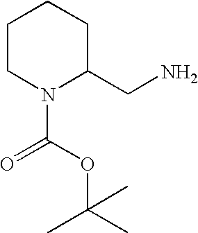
C1CN(C(OC(C)(C)C)=O)C(CN)CC1
